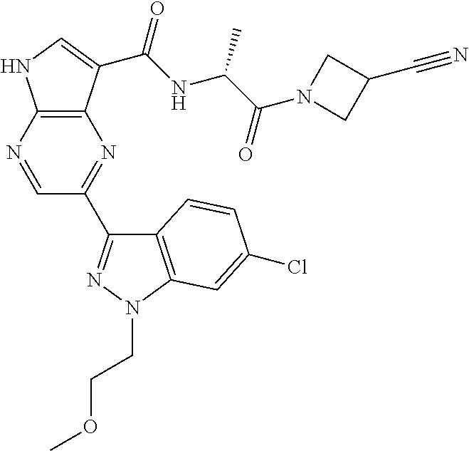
C12=C(N=CC(C3=NN(CCOC)C4=C3C=CC(Cl)=C4)=N1)NC=C2C(NC(C(N1CC(C#N)C1)=O)C)=O
